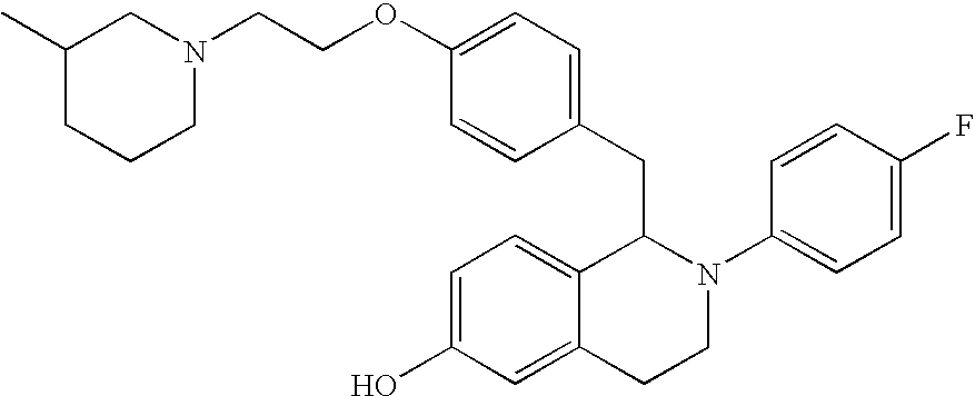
O(C1=CC=C(CC2C3=CC=C(O)C=C3CCN2C2=CC=C(F)C=C2)C=C1)CCN1CC(C)CCC1
